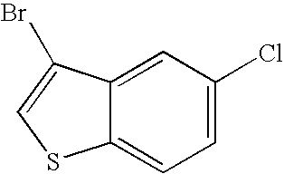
C12=CC(Cl)=CC=C1SC=C2Br
